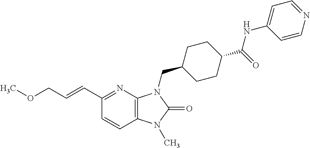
C1(C=CCOC)=NC2=C(C=C1)N(C)C(=O)N2CC1CCC(C(=O)NC2=CC=NC=C2)CC1
